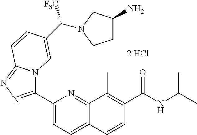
C1(C2=NN=C3N2C=C(C([F3C])N2CCC(N)C2)C=C3)=CC=C2C(=N1)C(C)=C(C(NC(C)C)=O)C=C2
